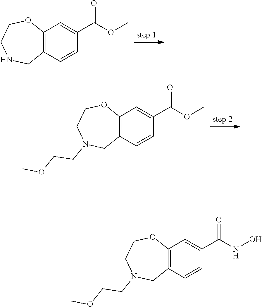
C12=C(C=CC(C(OC)=O)=C1)CNCCO2.C12=C(C=CC(C(OC)=O)=C1)CN(CCOC)CCO2.C12=C(C=CC(C(NO)=O)=C1)CN(CCOC)CCO2
